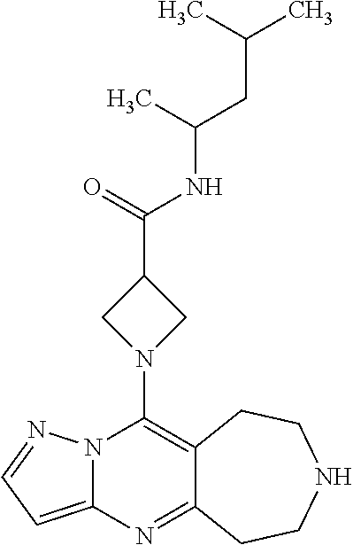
C12=C(N3CC(C(=O)NC(C)CC(C)C)C3)N3C(=CC=N3)N=C1CCNCC2
